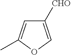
C1([CHO])=COC(C)=C1
